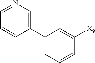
C1(C2=CN=CC=C2)=CC=CC([X9])=C1
